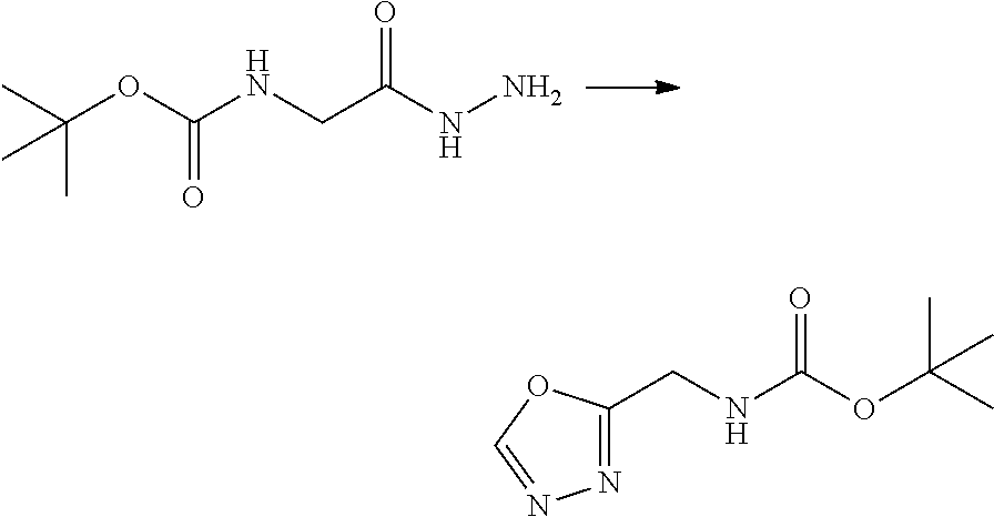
N(CC(NN)=O)C(OC(C)(C)C)=O.N1=C(CNC(=O)OC(C)(C)C)OC=N1
